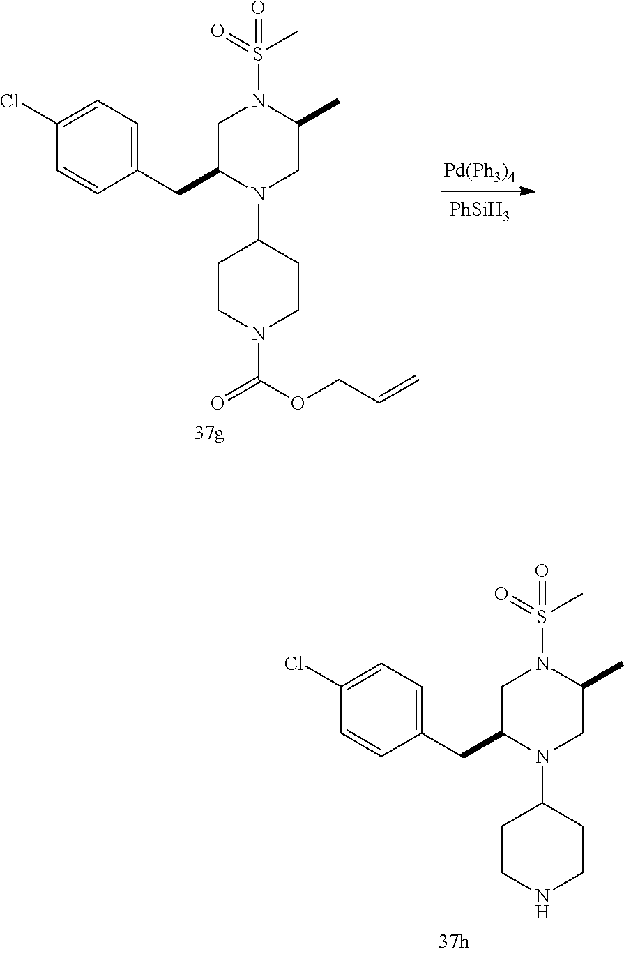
C1C(C)N(S(C)(=O)=O)CC(CC2=CC=C(Cl)C=C2)N1C1CCN(C(=O)OCC=C)CC1.[Pd(Ph3)4].[PhSiH3].C1C(C)N(S(C)(=O)=O)CC(CC2=CC=C(Cl)C=C2)N1C1CCNCC1
